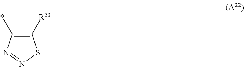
C1(*)=C([R53])SN=N1
